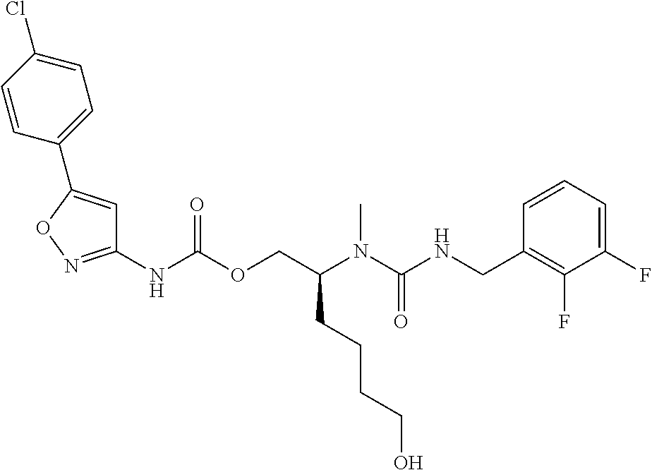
C1=CC(CNC(N(C(COC(NC2=NOC(C3=CC=C(Cl)C=C3)=C2)=O)CCCCO)C)=O)=C(F)C(F)=C1
